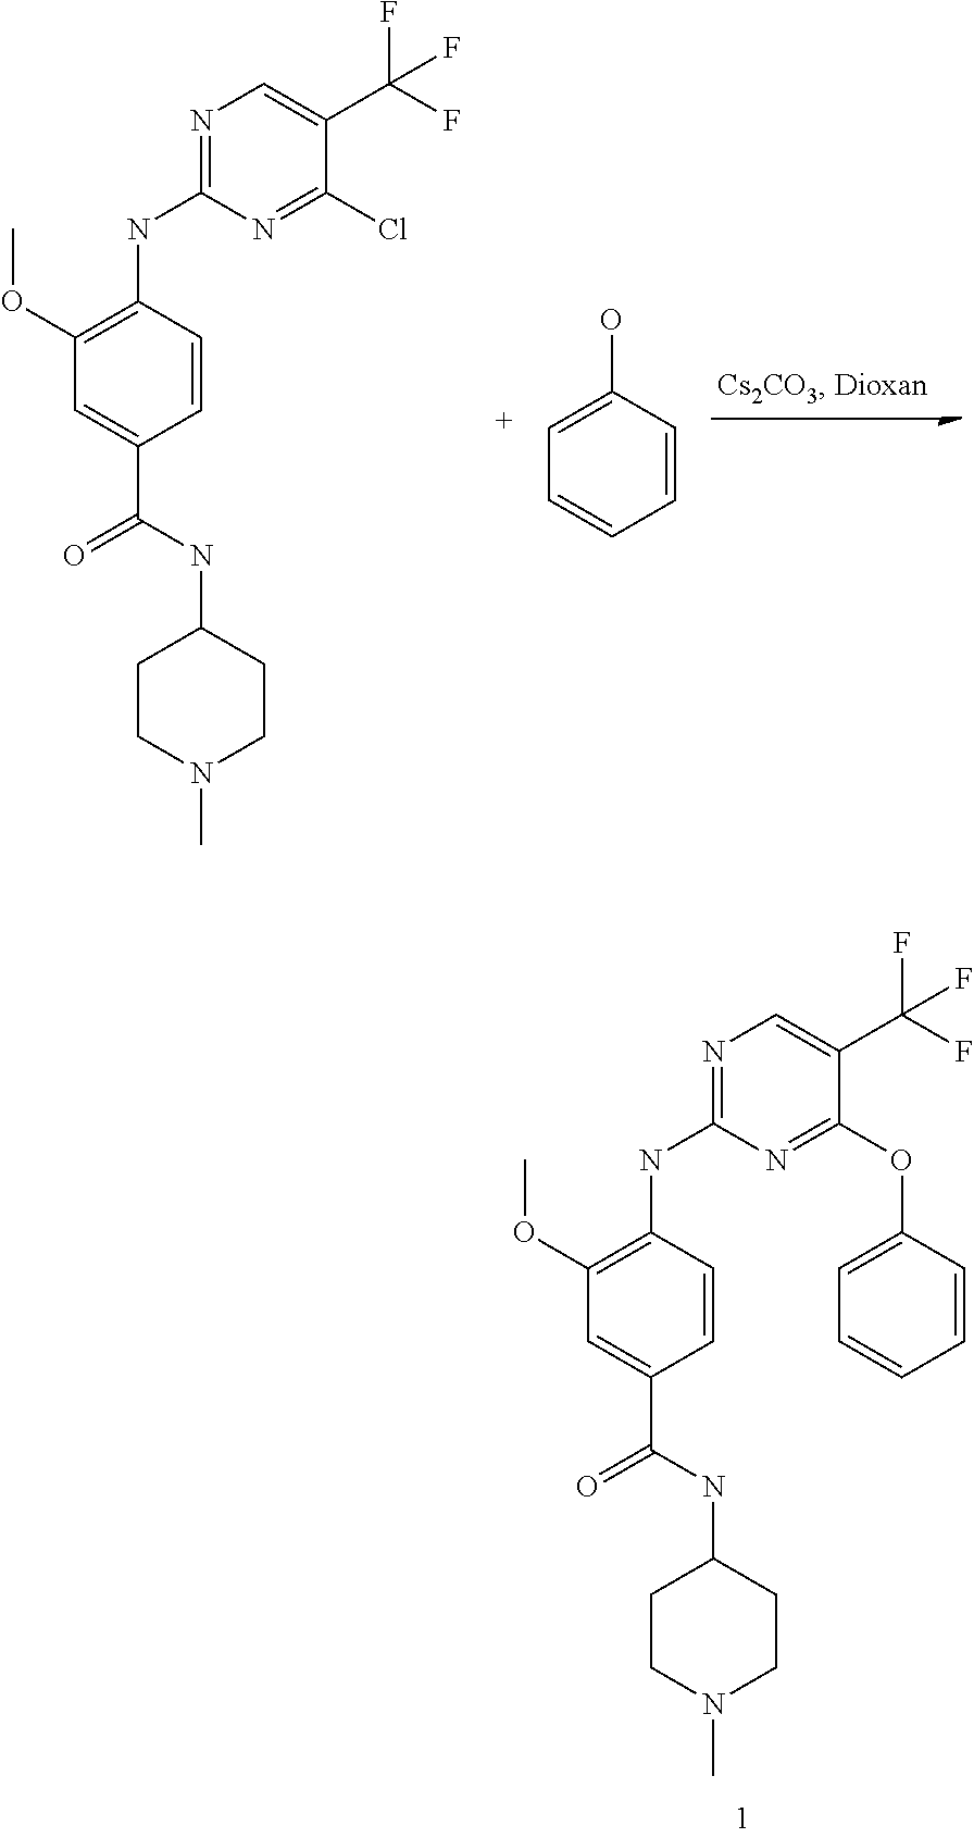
C1=CC(NC2=NC=C(C(F)(F)F)C(OC3=CC=CC=C3)=N2)=C(OC)C=C1C(NC1CCN(C)CC1)=O.C1=CC(NC2=NC=C(C(F)(F)F)C(Cl)=N2)=C(OC)C=C1C(NC1CCN(C)CC1)=O.C1=CC(O)=CC=C1
